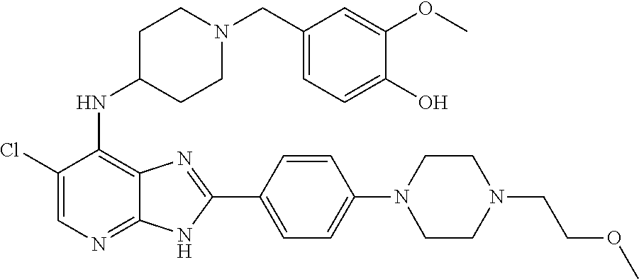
C1(Cl)=CN=C2C(=C1NC1CCN(CC3=CC=C(O)C(OC)=C3)CC1)N=C(C1=CC=C(N3CCN(CCOC)CC3)C=C1)N2
